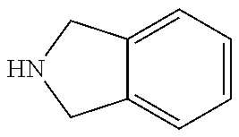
C12=CC=CC=C1CNC2
